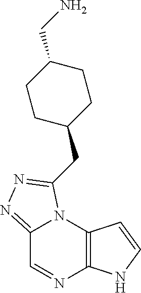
C12=NN=C(CC3CCC(CN)CC3)N1C1=C(N=C2)NC=C1
